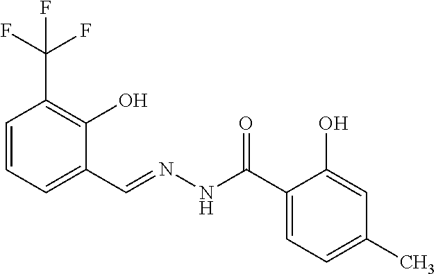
C1=CC=C(C=NNC(C2=CC=C(C)C=C2O)=O)C(O)=C1C(F)(F)F
